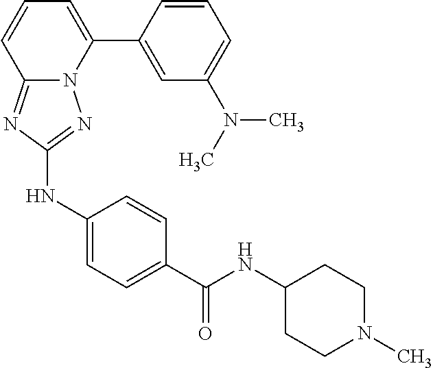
C1=CC(C2=CC=CC3=NC(NC4=CC=C(C(=O)NC5CCN(C)CC5)C=C4)=NN23)=CC(N(C)C)=C1
